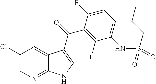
C1(Cl)=CN=C2C(=C1)C(C(=O)C1=C(F)C(NS(=O)(CCC)=O)=CC=C1F)=CN2
